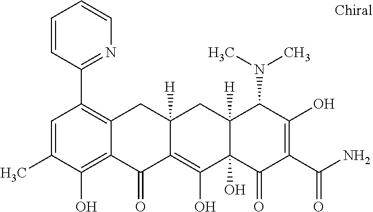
C12([H])C(O)(C(=O)C(C(N)=O)=C(O)C1N(C)C)C(O)=C1C([H])(C2)CC2=C(C3=NC=CC=C3)C=C(C)C(O)=C2C1=O
